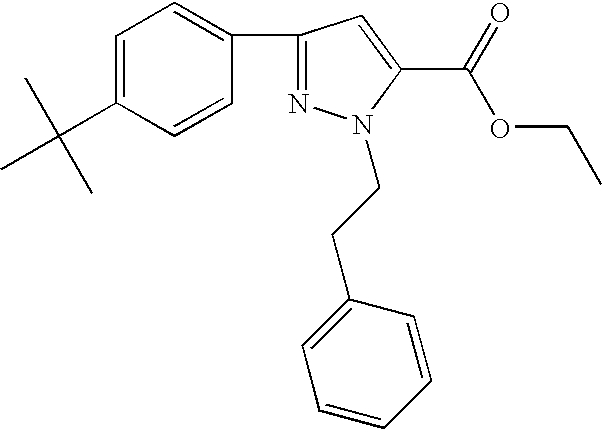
C1=CC(CCN2N=C(C3=CC=C(C(C)(C)C)C=C3)C=C2C(OCC)=O)=CC=C1
